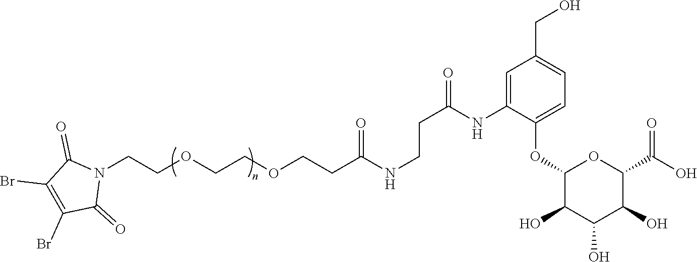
C(COCCOCCC(NCCC(=O)NC1=CC(CO)=CC=C1OC1C(O)C(O)C(O)C(C(=O)O)O1)=O)N1C(=O)C(Br)=C(Br)C1=O
